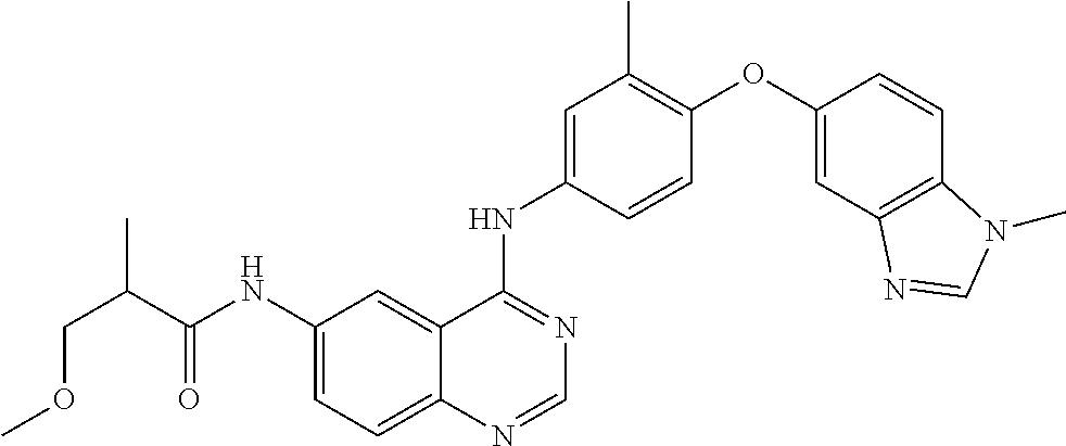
C12=CC=C(NC(C(COC)C)=O)C=C1C(NC1=CC(C)=C(OC3=CC4=C(C=C3)N(C)C=N4)C=C1)=NC=N2
